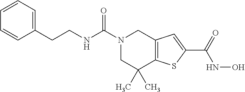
N1(C(NCCC2=CC=CC=C2)=O)CC(C)(C)C2=C(C1)C=C(C(=O)NO)S2
